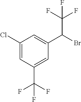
C1(Cl)=CC(C(F)(F)F)=CC(C(Br)C(F)(F)F)=C1
